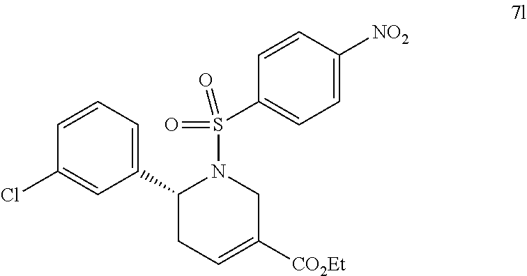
C1(Cl)=CC(C2CC=C([CO2Et])CN2S(=O)(=O)C2=CC=C([NO2])C=C2)=CC=C1
